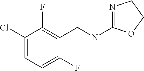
N1=C(NCC2=C(F)C(Cl)=CC=C2F)OCC1
